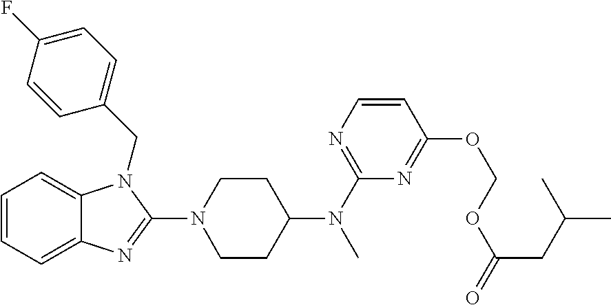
C1=CC=C2C(=C1)N(CC1=CC=C(F)C=C1)C(N1CCC(N(C3=NC=CC(OCOC(=O)CC(C)C)=N3)C)CC1)=N2
